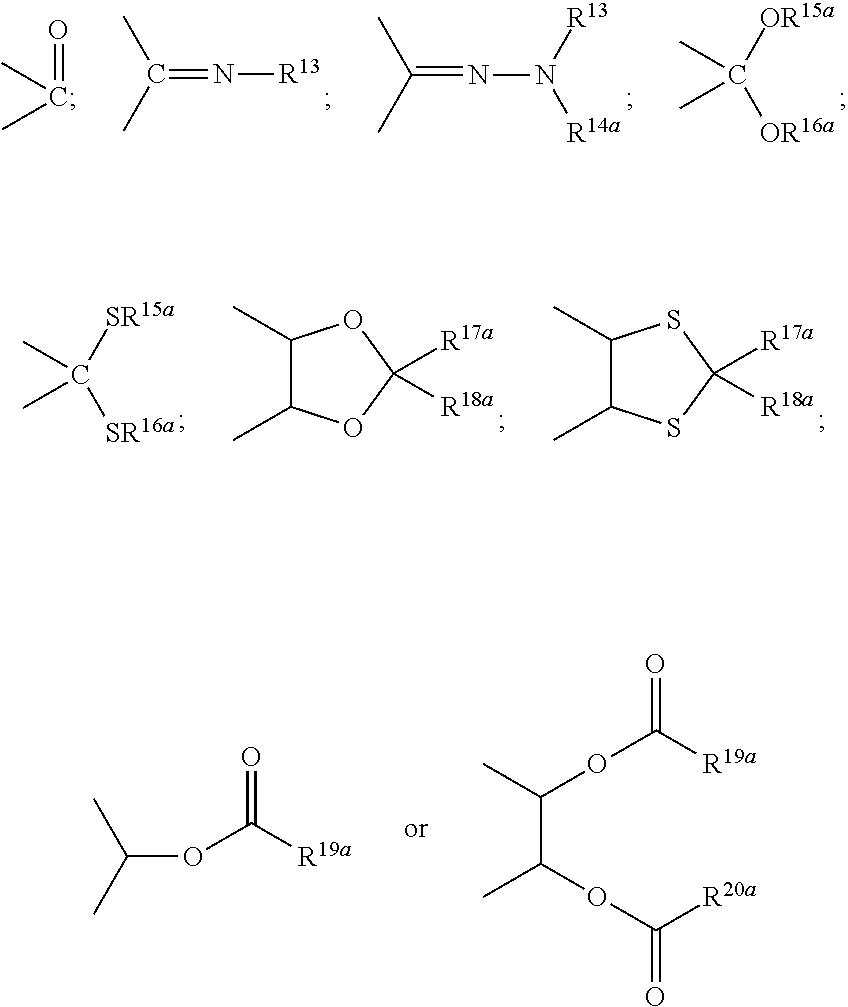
C([OR15a])([OR16a])(C)C.C(=NN([R13])[R14a])(C)C.C(=N[R13])(C)C.O=C(C)C.C1(C)C(C)SC([R17a])([R18a])S1.C1(C)C(C)OC([R17a])([R18a])O1.C([SR15a])([SR16a])(C)C.O=C(OC(C)C)[R19a].O=C(OC(C(OC(=O)[R20a])C)C)[R19a]
